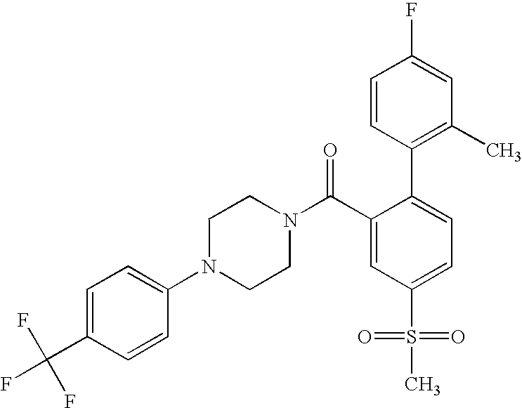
FC(C1=CC=C(N2CCN(C(C3=CC(S(=O)(=O)C)=CC=C3C3=C(C)C=C(F)C=C3)=O)CC2)C=C1)(F)F
